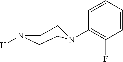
C1=CC=CC(F)=C1N1CCN([H])CC1
